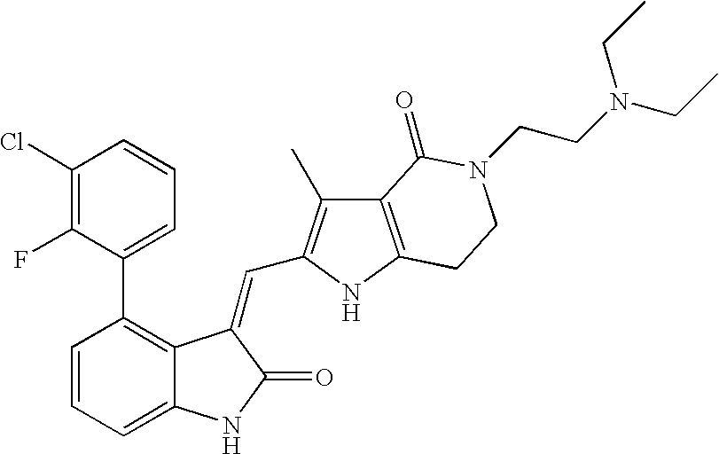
C1=CC(C2=CC=CC(Cl)=C2F)=C2C(=C1)NC(=O)C2=CC1=C(C)C2=C(N1)CCN(CCN(CC)CC)C2=O
